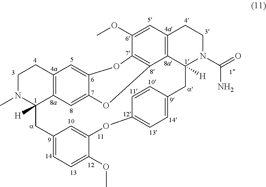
C1N(C)C2([H])C3=C(C1)C=C1C(=C3)OC3=C(O1)C(OC)=CC1=C3C([H])(CC3=CC=C(OC4=CC(=CC=C4OC)C2)C=C3)N(C(=O)N)CC1
